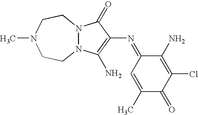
N12N(C(N)=C(N=C3C=C(C)C(=O)C(Cl)=C3N)C1=O)CCN(C)CC2
